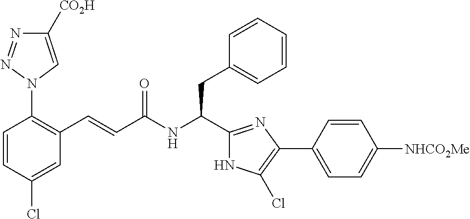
C1(Cl)=CC(C=CC(NC(CC2=CC=CC=C2)C2=NC(C3=CC=C([NHCO2Me])C=C3)=C(Cl)N2)=O)=C(N2C=C([CO2H])N=N2)C=C1
